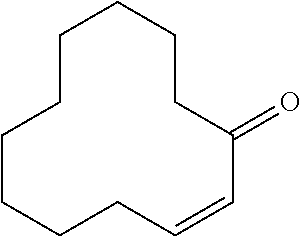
C1CCCC(=O)C=CCCCCC1
